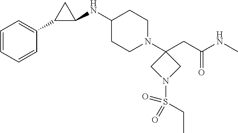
C1(NC2CC2C2=CC=CC=C2)CCN(C2(CC(NC)=O)CN(S(=O)(=O)CC)C2)CC1
